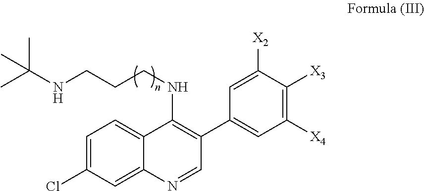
C1=C(Cl)C=C2C(=C1)C(NCCCNC(C)(C)C)=C(C1=CC([X4])=C([X3])C([X2])=C1)C=N2
